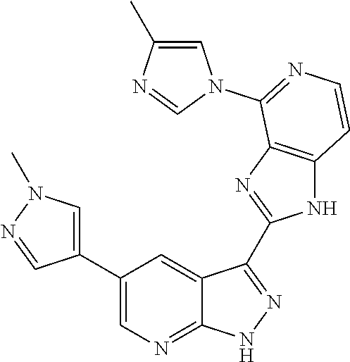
C1(C2=CN=C3C(=C2)C(C2=NC4=C(N2)C=CN=C4N2C=C(C)N=C2)=N[N H]3)=CN(C)N=C1
